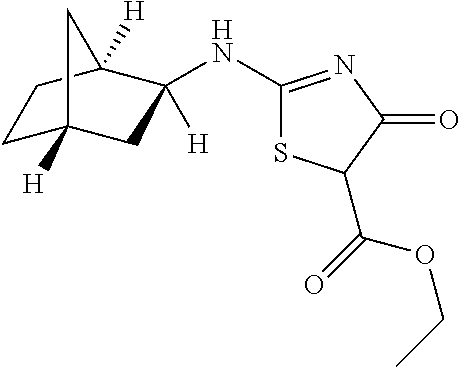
C1(NC2([H])CC3([H])CCC2([H])C3)=NC(=O)C(C(=O)OCC)S1
